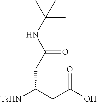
C(C(CC(O)=O)[TsHN])C(=O)NC(C)(C)C
